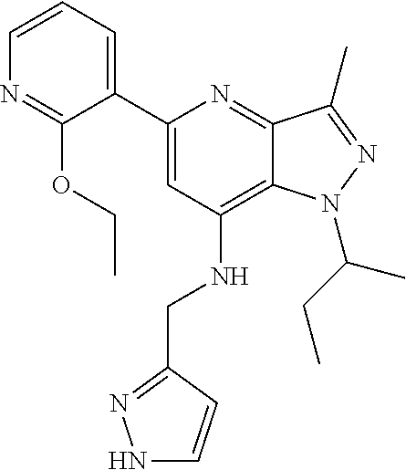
C1=CC=C(C2=CC(NCC3=NNC=C3)=C3C(=N2)C(C)=NN3C(C)CC)C(OCC)=N1
